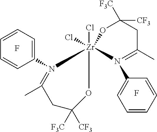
F.F.Cl[Zr]12(Cl)(OC([CF3])([F3C])CC(C)=N1C1=CC=CC=C1)N(C1=CC=CC=C1)=C(C)CC([CF3])([F3C])O2
